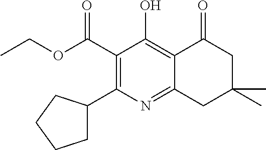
C1(C(=O)OCC)=C(C2CCCC2)N=C2C(=C1O)C(=O)CC(C)(C)C2
